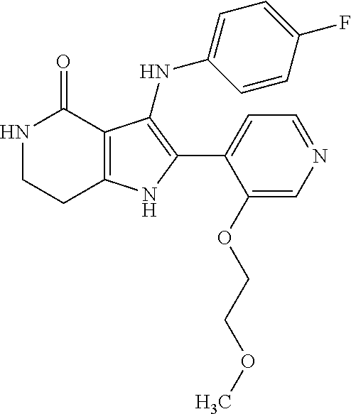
N1CCC2=C(C1=O)C(NC1=CC=C(F)C=C1)=C(C1=CC=NC=C1OCCOC)N2
